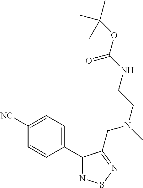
C1(C2=NSN=C2CN(CCNC(OC(C)(C)C)=O)C)=CC=C([NC])C=C1
